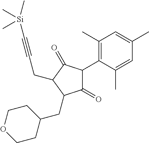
C1(=O)C(C2=C(C)C=C(C)C=C2C)C(=O)C(CC#C[Si](C)(C)C)C1CC1CCOCC1
